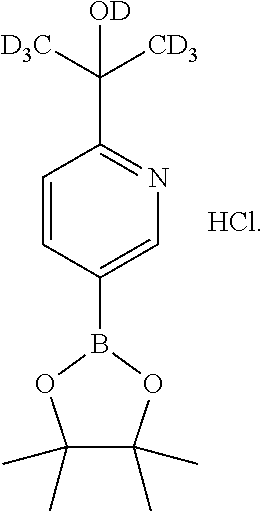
C1=CC(B2OC(C)(C)C(C)(C)O2)=CN=C1C([OD])([CD3])[D3C].[HCl]
